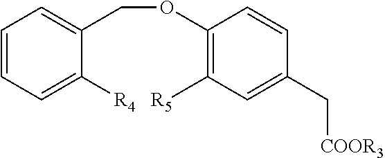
C1=CC=C([R4])C(COC2=C([R5])C=C(C[COOR3])C=C2)=C1
